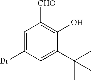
C1=C(Br)C=C(C(C)(C)C)C(O)=C1[CHO]
